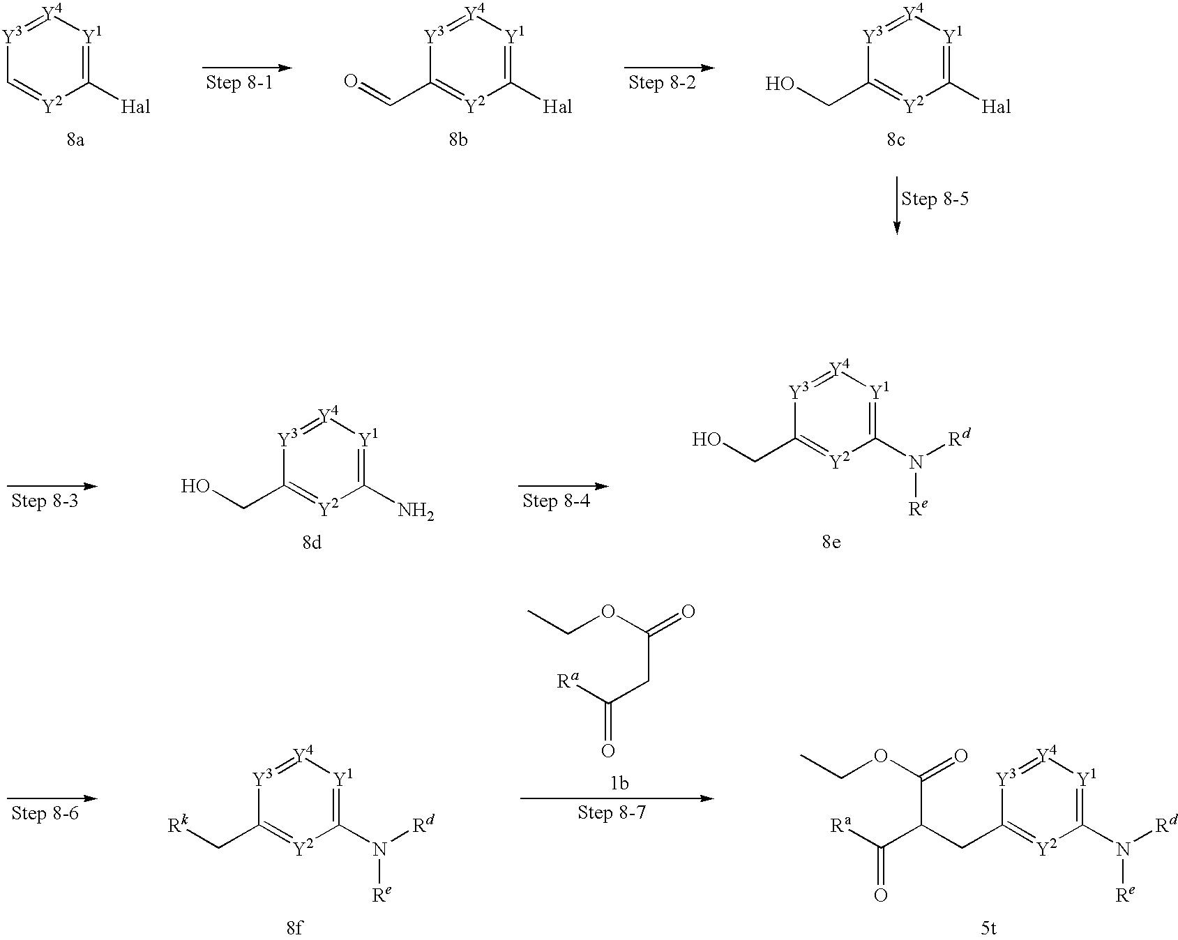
C1([Hal])=[Y1][Y4]=[Y3]C=[Y2]1.C1([Hal])=[Y1][Y4]=[Y3]C(C=O)=[Y2]1.C1([Hal])=[Y1][Y4]=[Y3]C(CO)=[Y2]1.C1(N)=[Y1][Y4]=[Y3]C(CO)=[Y2]1.C1(N([Rd])[Re])=[Y1][Y4]=[Y3]C(CO)=[Y2]1.C1(N([Rd])[Re])=[Y1][Y4]=[Y3]C(C[Rk])=[Y2]1.C(OC(CC([Ra])=O)=O)C.C1(N([Rd])[Re])=[Y1][Y4]=[Y3]C(CC(C(OCC)=O)C([Ra])=O)=[Y2]1
